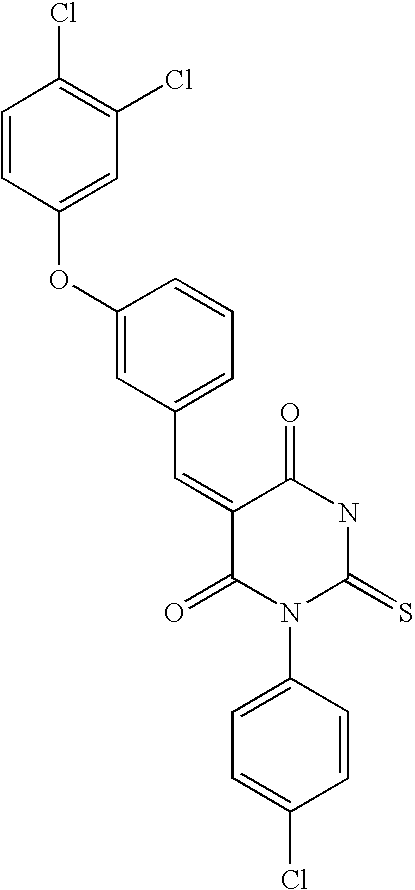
C1=CC(OC2=CC(C=C3C(=O)N(C4=CC=C(Cl)C=C4)C(=S)NC3=O)=CC=C2)=CC(Cl)=C1Cl
